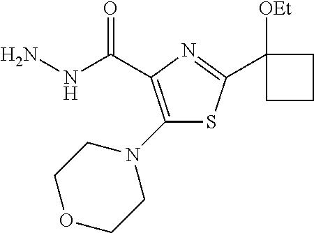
C(C1=C(N2CCOCC2)SC(C2([OEt])CCC2)=N1)(NN)=O
